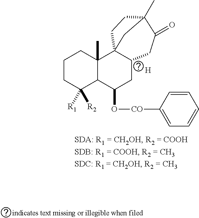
C1CC([R1])([R2])C2C(C)(C1)C13C(CC2O[CO]C2=CC=CC=C2)CC(=O)C(C)(CC1)C3.[H]
